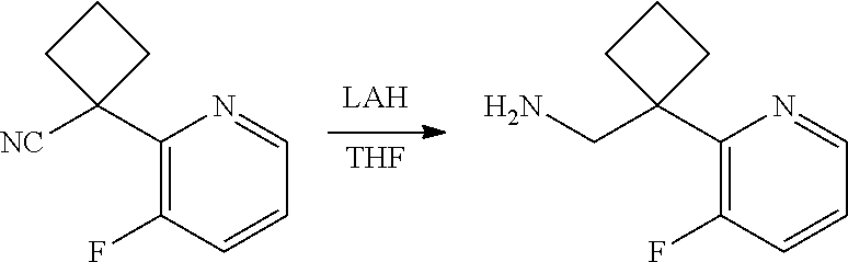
C1(C2(CN)CCC2)=C(F)C=CC=N1.[THF].C1(C2([NC])CCC2)=C(F)C=CC=N1
